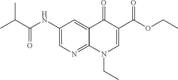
C1(NC(=O)C(C)C)=CN=C2C(=C1)C(=O)C(C(OCC)=O)=CN2CC
